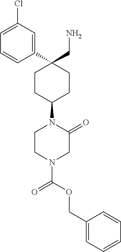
C1=C(Cl)C=C(C2(CN)CCC(N3CCN(C(OCC4=CC=CC=C4)=O)CC3=O)CC2)C=C1
